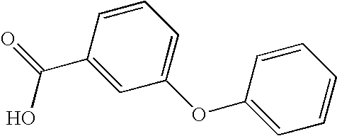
C1(OC2=CC=CC=C2)=CC=CC(C(=O)O)=C1
